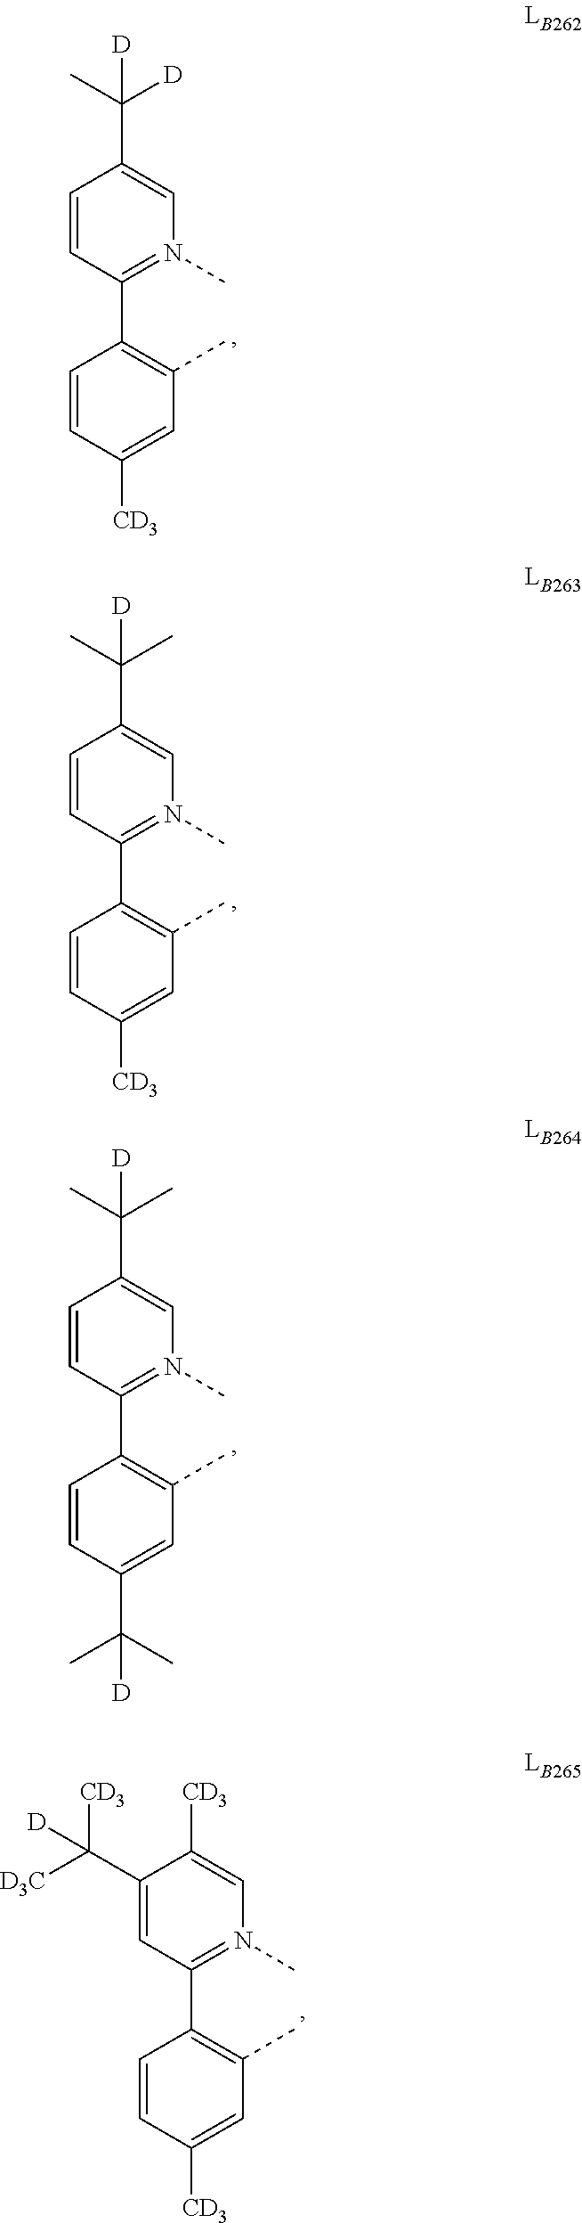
C1=CC(C2=N(C)C=C(C([D])(C)[D])C=C2)=C(C)C=C1[CD3].C1=CC(C2=N(C)C=C(C(C)(C)[D])C=C2)=C(C)C=C1[CD3].C1=CC(C2=N(C)C=C(C(C)(C)[D])C=C2)=C(C)C=C1C(C)(C)[D].C1=CC(C2=N(C)C=C([CD3])C(C([CD3])([D3C])[D])=C2)=C(C)C=C1[CD3]
